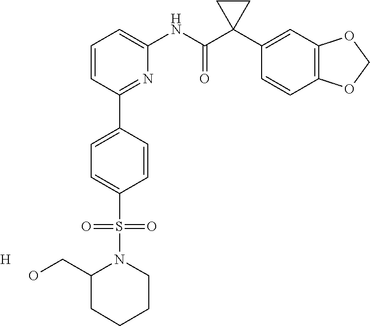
C1=CC(C2=CC=C(S(N3C(CO)CCCC3)(=O)=O)C=C2)=NC(NC(C2(C3=CC4=C(C=C3)OCO4)CC2)=O)=C1.[H]
